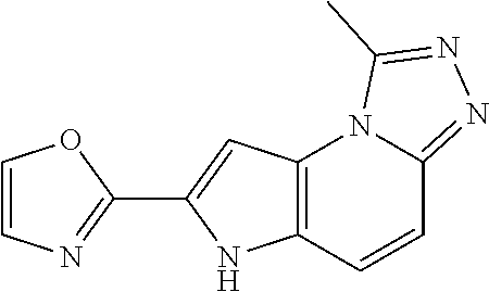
C12=C(C=CC3=NN=C(C)N13)NC(C1=NC=CO1)=C2
